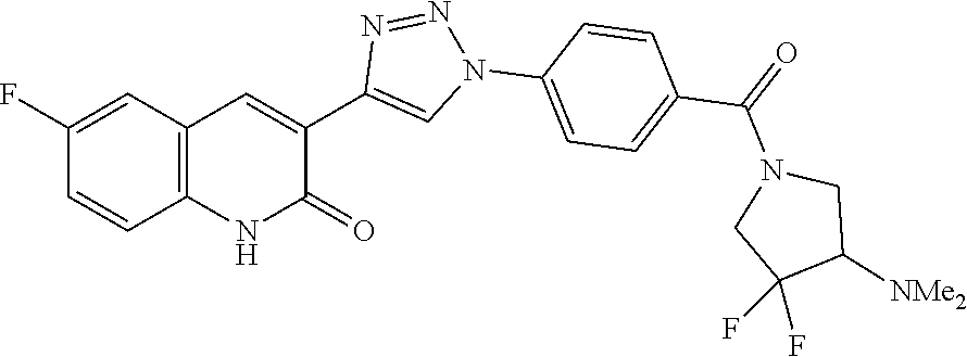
C12=C(C=C(F)C=C1)C=C(C1=CN(C3=CC=C(C(=O)N4CC(F)(F)C([NMe2])C4)C=C3)N=N1)C(=O)N2
